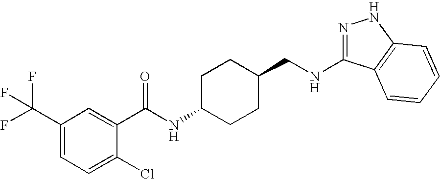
N1=C(NCC2CCC(NC(=O)C3=CC(C(F)(F)F)=CC=C3Cl)CC2)C2=C(N1)C=CC=C2
